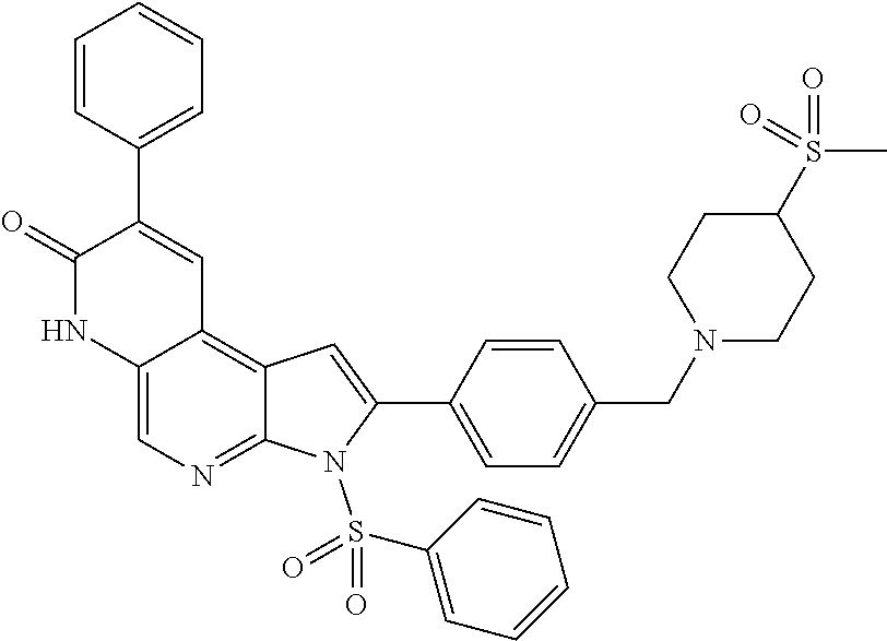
C12=CN=C3C(=C1C=C(C1=CC=CC=C1)C(=O)N2)C=C(C1=CC=C(CN2CCC(S(=O)(C)=O)CC2)C=C1)N3S(=O)(=O)C1=CC=CC=C1
